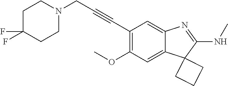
C12=CC(OC)=C(C#CCN3CCC(F)(F)CC3)C=C1N=C(NC)C21CCC1
